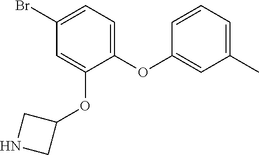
C1(OC2=CC(C)=CC=C2)=CC=C(Br)C=C1OC1CNC1
